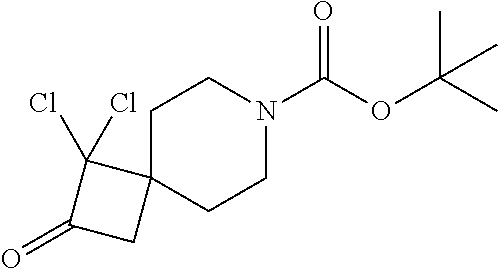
C1C2(CCN(C(OC(C)(C)C)=O)C1)C(Cl)(Cl)C(=O)C2
